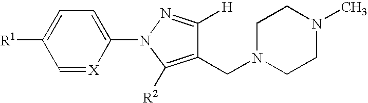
C1=[X]C(N2C([R2])=C(CN3CCN(C)CC3)C([H])=N2)=CC=C1[R1]
